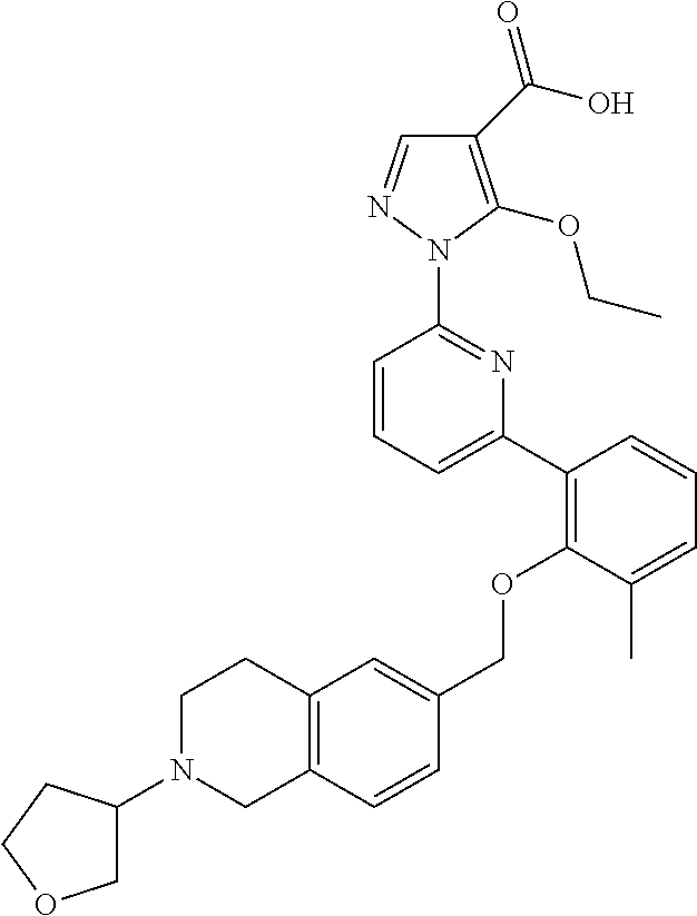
C1(C(O)=O)=C(OCC)N(C2=NC(C3=C(OCC4=CC5=C(C=C4)CN(C4COCC4)CC5)C(C)=CC=C3)=CC=C2)N=C1
